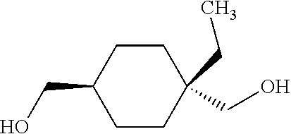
C1CC(CO)CCC1(CC)CO
